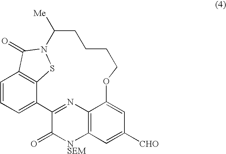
C1=CC=C2C3=C1C(=O)N(S3)C([Me])CCCCOC1=CC([CHO])=CC3=C1N=C2C(=O)[NSEM]3
